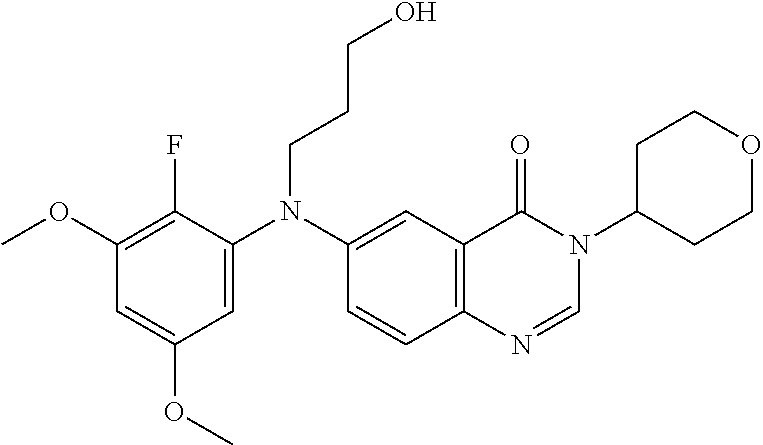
C1(OC)=C(F)C(N(C2=CC3=C(C=C2)N=CN(C2CCOCC2)C3=O)CCCO)=CC(OC)=C1
